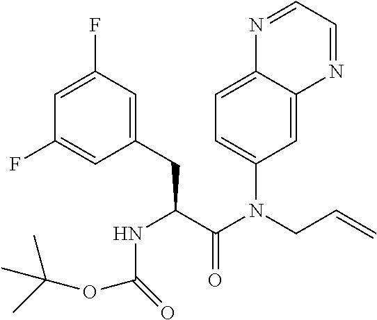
C1=C2C(=CC(N(C(C(NC(OC(C)(C)C)=O)CC3=CC(F)=CC(F)=C3)=O)CC=C)=C1)N=CC=N2
